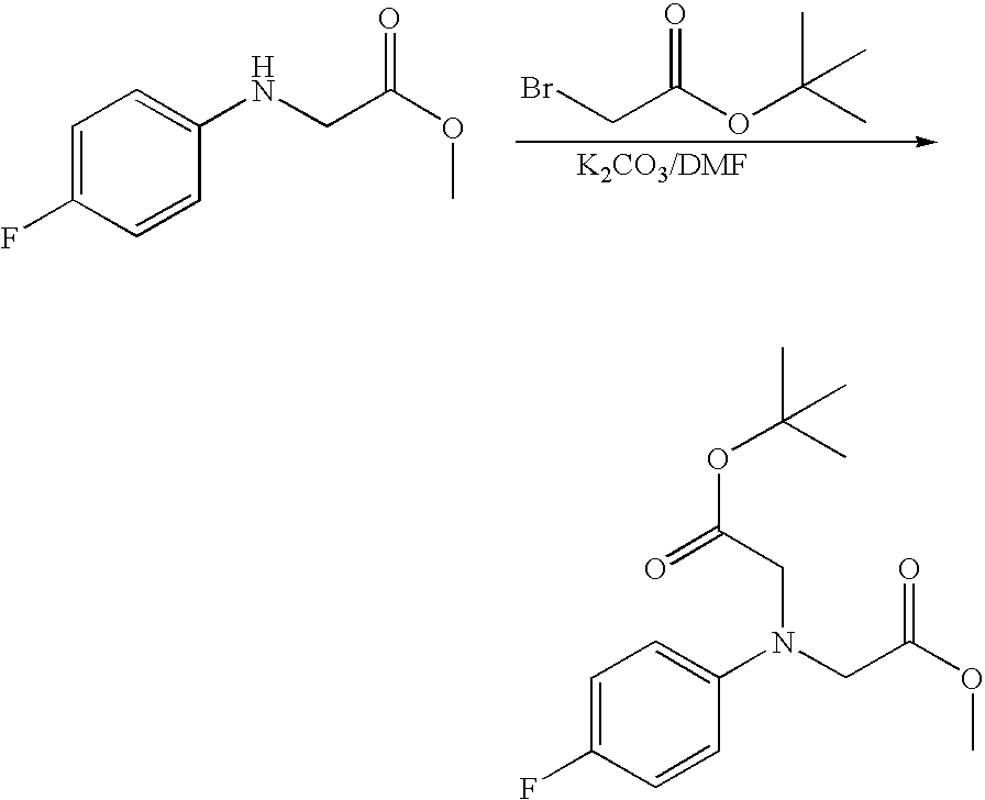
O(C(CBr)=O)C(C)(C)C.C1=C(F)C=CC(NCC(OC)=O)=C1.C1=C(F)C=CC(N(CC(OC)=O)CC(=O)OC(C)(C)C)=C1
